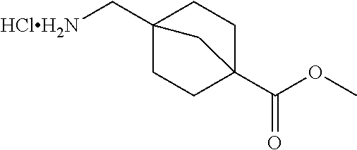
C1CC2(C[HClH2N])CCC1(C(OC)=O)C2
